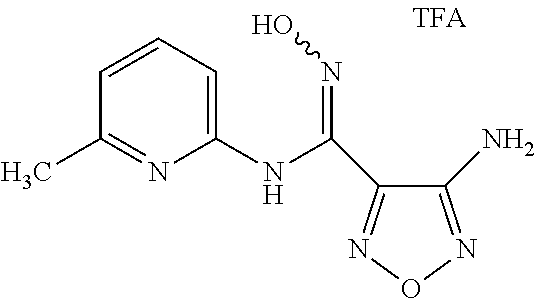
C1(NC(=NO)C2=NON=C2N)=CC=CC(C)=N1
